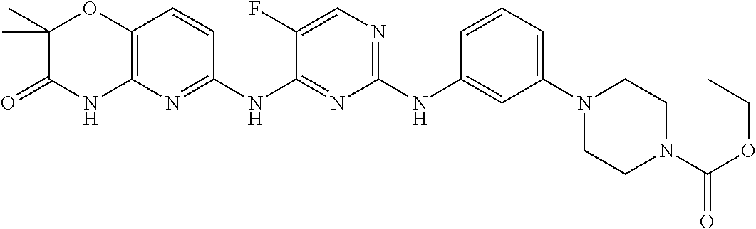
C1(NC2=CC(N3CCN(C(OCC)=O)CC3)=CC=C2)=NC=C(F)C(NC2=NC3=C(C=C2)OC(C)(C)C(=O)N3)=N1
